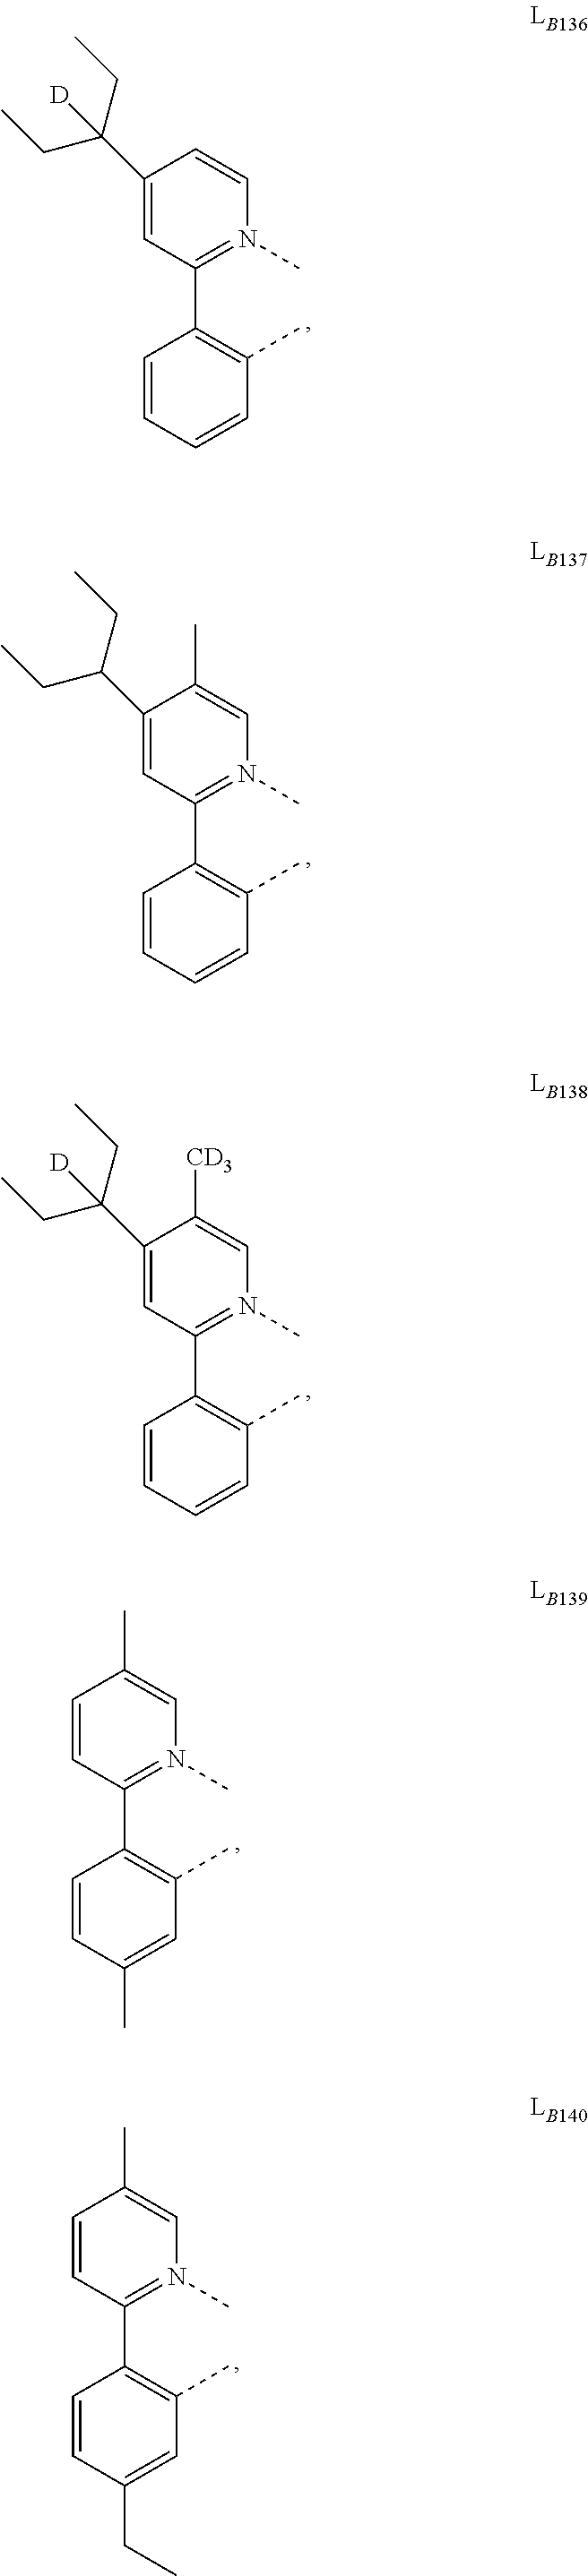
C1(C(CC)CC)=CC(C2=C(C)C=CC=C2)=N(C)C=C1C.C1(C(CC)(CC)[D])=CC(C2=C(C)C=CC=C2)=N(C)C=C1[CD3].C1=CC(C2=C(C)C=C(C)C=C2)=N(C)C=C1C.C1=CC(C2=C(C)C=C(CC)C=C2)=N(C)C=C1C.C1(C(CC)(CC)[D])=CC(C2=C(C)C=CC=C2)=N(C)C=C1
